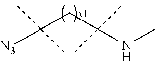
C(CC(NC)(C)C)([N3])(C)C
